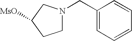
C1(CN2CCC([MsO])C2)=CC=CC=C1
